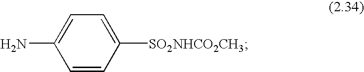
C1=CC([SO2NHCO2CH3])=CC=C1N
